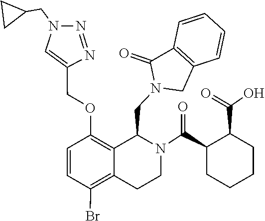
C12=C(C(=O)N(CC3C4=C(OCC5=CN(CC6CC6)N=N5)C=CC(Br)=C4CCN3C(C3CCCCC3C(=O)O)=O)C1)C=CC=C2
